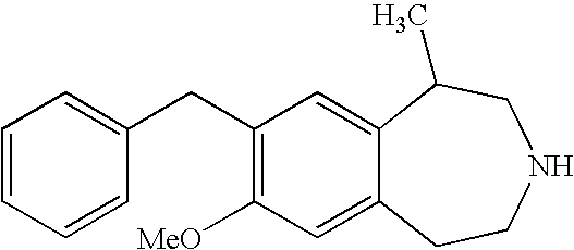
C1=CC=CC(CC2=C([MeO])C=C3C(=C2)C(C)CNCC3)=C1
